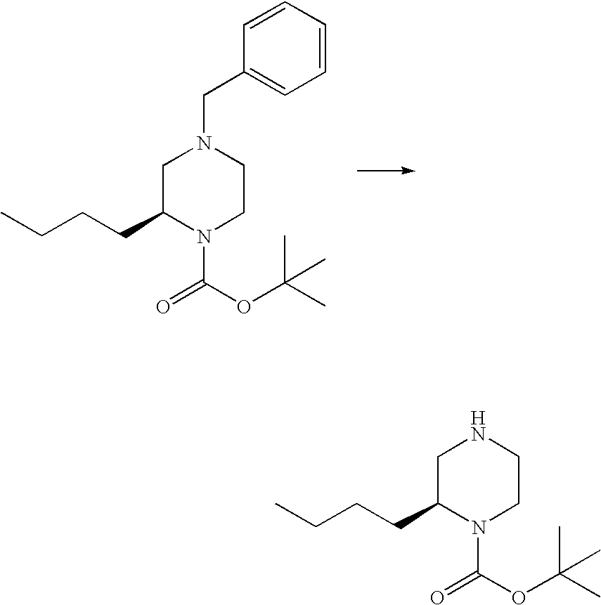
C1C(CCCC)N(C(OC(C)(C)C)=O)CCN1CC1=CC=CC=C1.C1C(CCCC)N(C(OC(C)(C)C)=O)CCN1
